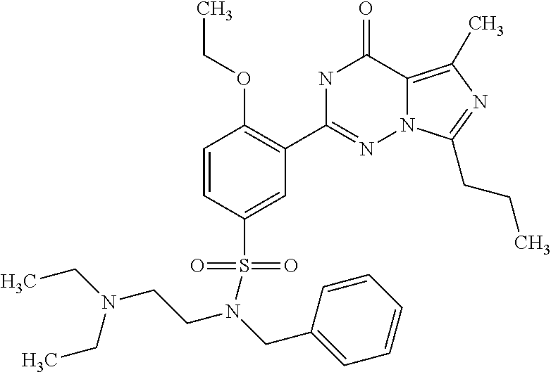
C1=CC(S(N(CC2=CC=CC=C2)CCN(CC)CC)(=O)=O)=CC(C2=NN3C(=C(C)N=C3CCC)C(=O)N2)=C1OCC
